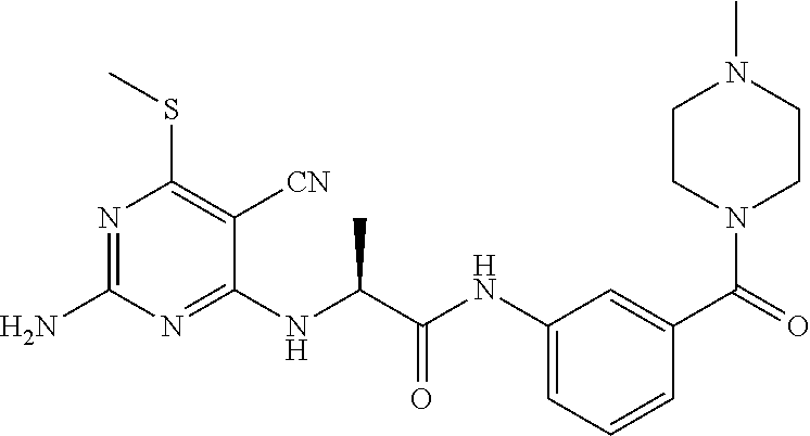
C1(NC(C(NC2=CC=CC(C(=O)N3CCN(C)CC3)=C2)=O)C)=NC(N)=NC(SC)=C1[CN]
